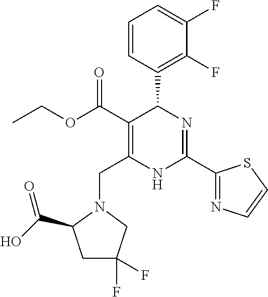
C1=CC(C2C(C(=O)OCC)=C(CN3C(C(O)=O)CC(F)(F)C3)NC(C3=NC=CS3)=N2)=C(F)C(F)=C1
